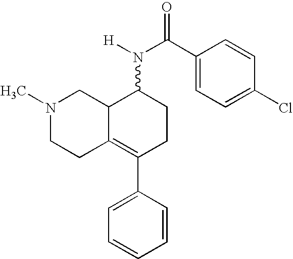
N1(C)CCC2=C(C3=CC=CC=C3)CCC(N([H])C(C3=CC=C(Cl)C=C3)=O)C2C1
